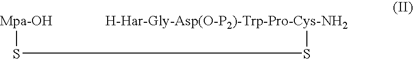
[Mpa-OH]SS[H-Har-Gly-Asp(O-P2)-Trp-Pro-Cys-NH2]
